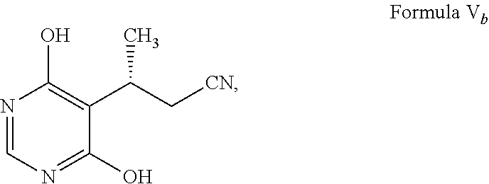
OC1=C(C(C[CN])C)C(O)=NC=N1
